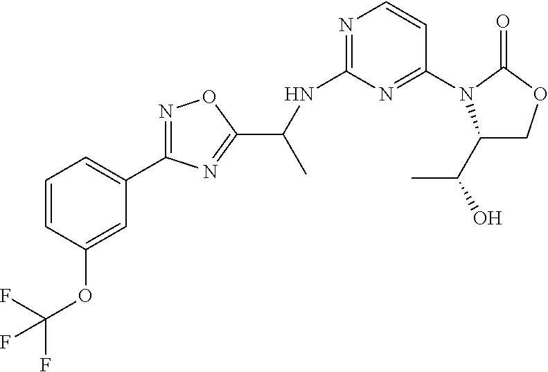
C1=CC(OC(F)(F)F)=CC(C2=NOC(C(NC3=NC=CC(N4C(C(O)C)COC4=O)=N3)C)=N2)=C1
